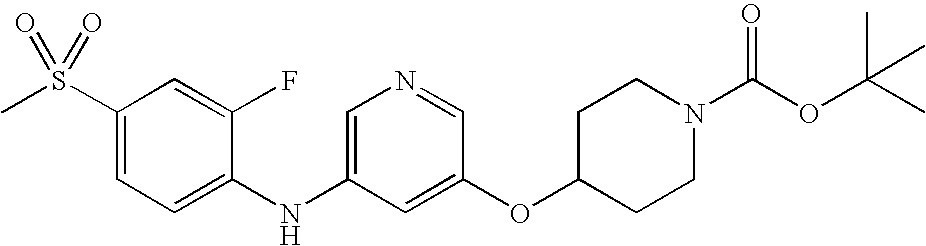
C1(S(C)(=O)=O)=CC=C(NC2=CN=CC(OC3CCN(C(OC(C)(C)C)=O)CC3)=C2)C(F)=C1
